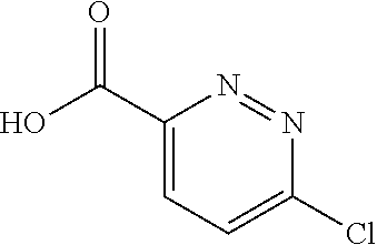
N1=NC(Cl)=CC=C1C(O)=O
